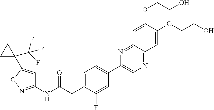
C1=C(CC(NC2=NOC(C3(C(F)(F)F)CC3)=C2)=O)C(F)=CC(C2=CN=C3C(=N2)C=C(OCCO)C(OCCO)=C3)=C1
